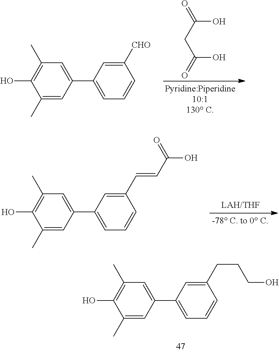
C1(C)=CC(C2=CC=CC([CHO])=C2)=CC(C)=C1O.C(CC(=O)O)(=O)O.C1(C)=CC(C2=CC=CC(C=CC(O)=O)=C2)=CC(C)=C1O.C1(C)=CC(C2=CC=CC(CCCO)=C2)=CC(C)=C1O
